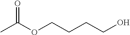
CC(OCCCCO)=O
